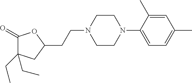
C1(=O)C(CC)(CC)CC(CCN2CCN(C3=CC=C(C)C=C3C)CC2)O1
